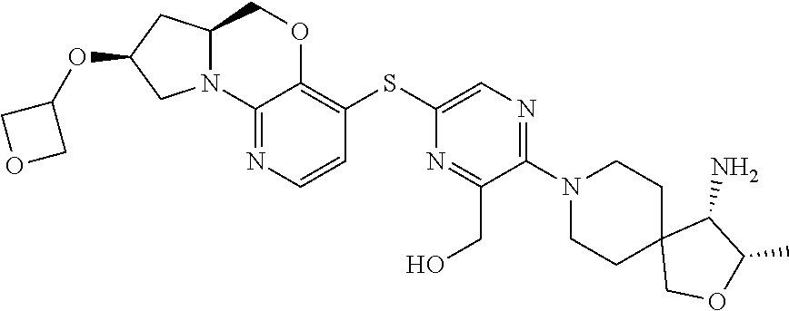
C12(COC(C)C1N)CCN(C1=NC=C(SC3=C4OCC5CC(OC6COC6)CN5C4=NC=C3)N=C1CO)CC2
